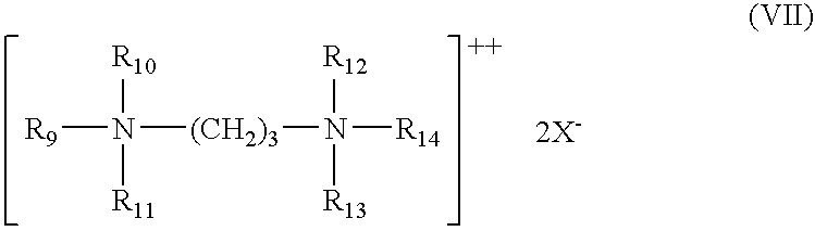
[R9]N([R11])([R10])[(CH2)3]N([R12])([R13])[R14]
